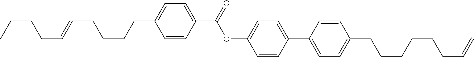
C1=CC(C(OC2=CC=C(C3=CC=C(CCCCCCC=C)C=C3)C=C2)=O)=CC=C1CCCCC=CCCCC
